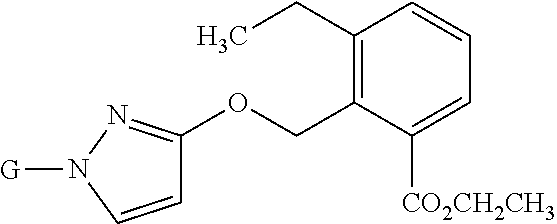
C1(CC)=C(COC2=NN([G])C=C2)C([CO2CH2CH3])=CC=C1
